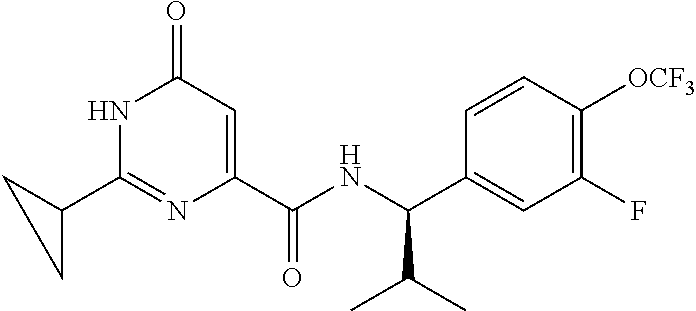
C1(C2CC2)=NC(C(NC(C2=CC(F)=C([OCF3])C=C2)C(C)C)=O)=CC(=O)N1
